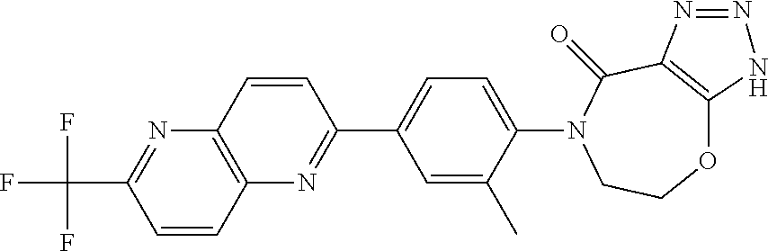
O1C2=C(C(=O)N(C3=CC=C(C4=NC5=C(N=C(C(F)(F)F)C=C5)C=C4)C=C3C)CC1)N=NN2
